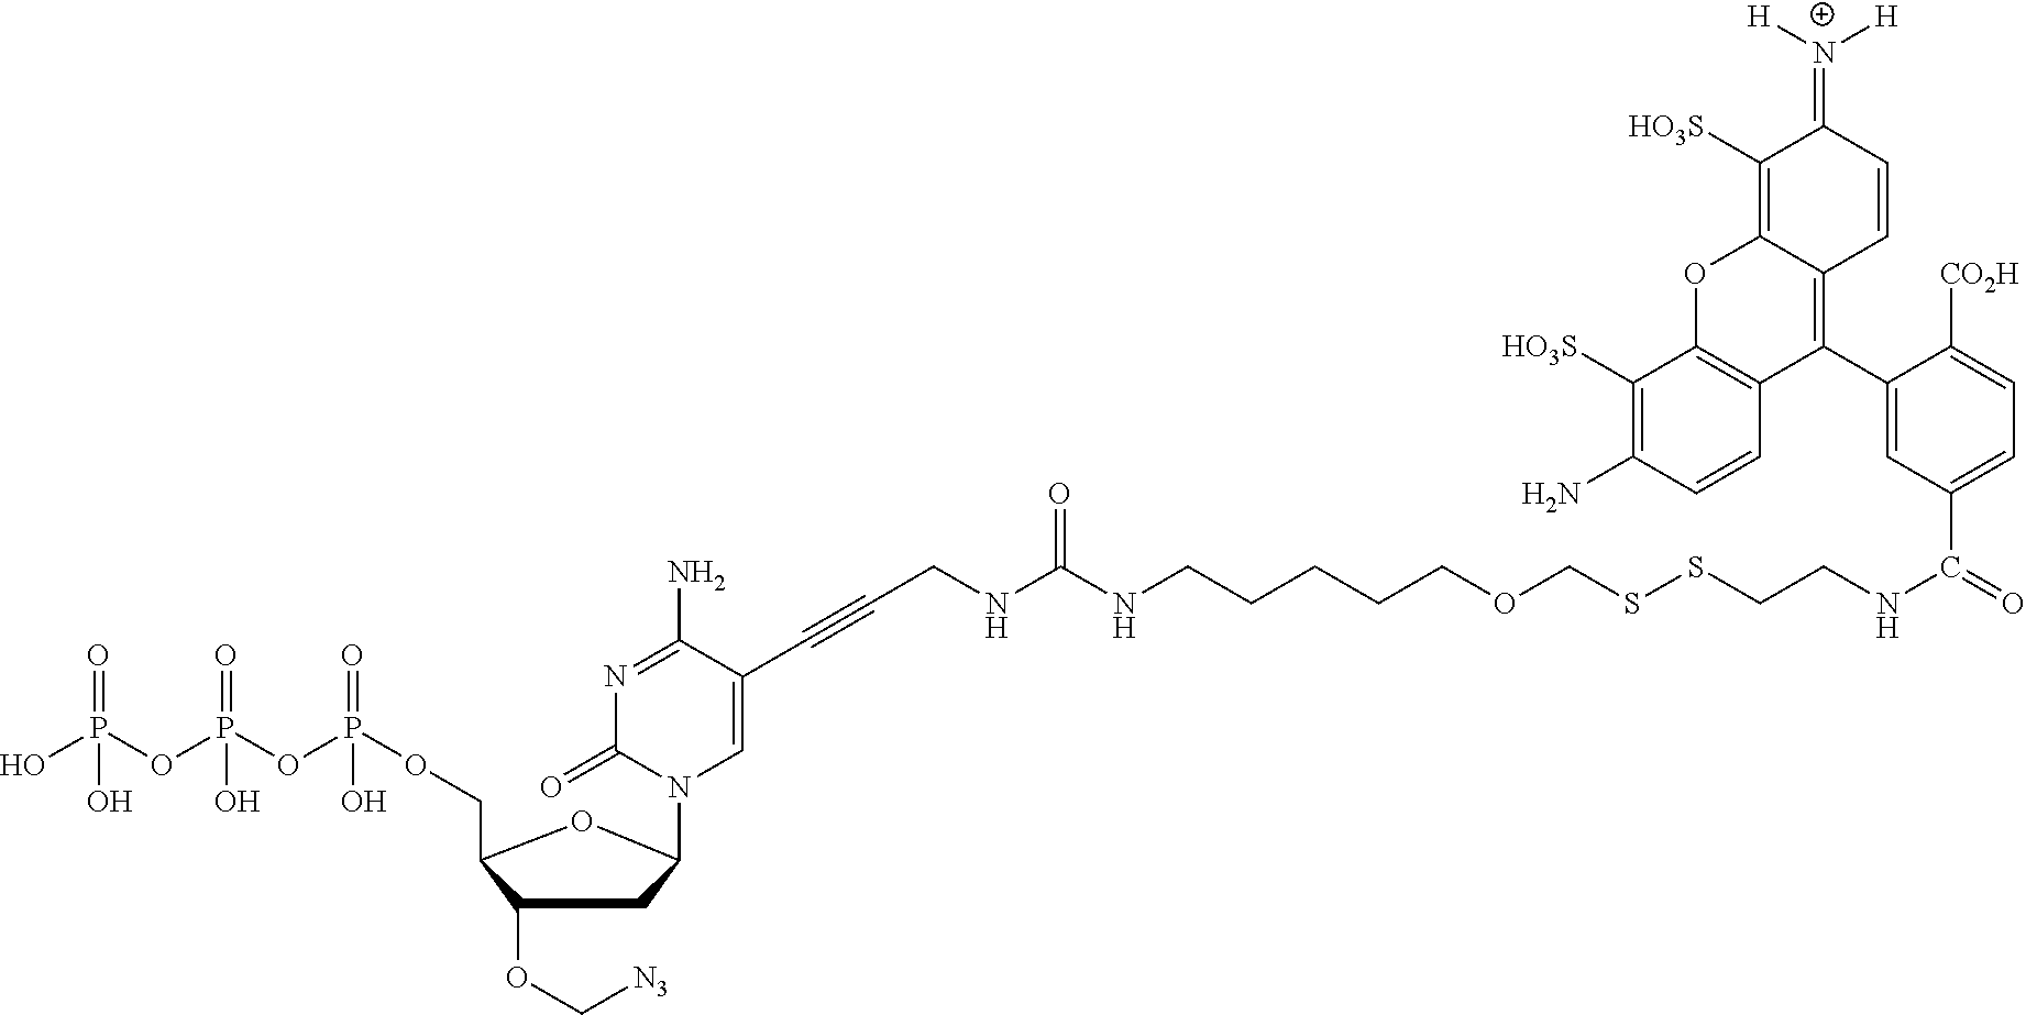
N1=C(N)C(C#CCNC(NCCCCCOCSSCCNC(=O)C2=CC=C([CO2H])C(C3=C4C(=C([HO3S])C(=[N+]([H])[H])C=C4)OC4=C3C=CC(N)=C4[HO3S])=C2)=O)=CN(C2CC(OC[N3])C(COP(=O)(OP(=O)(OP(O)(=O)O)O)O)O2)C1=O
